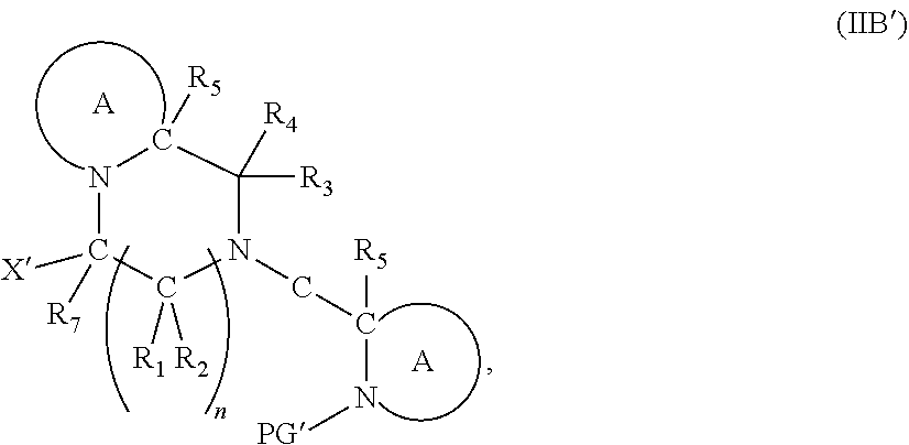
N1C([R7])([X])C([R1])([R2])N(CC([R5])N[PG])C([R4])([R3])C1[R5].[A].[A]
